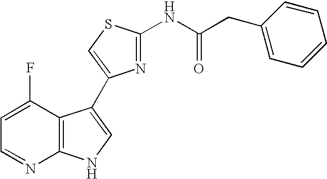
C1=C(F)C2=C(N=C1)NC=C2C1=CSC(NC(CC2=CC=CC=C2)=O)=N1
